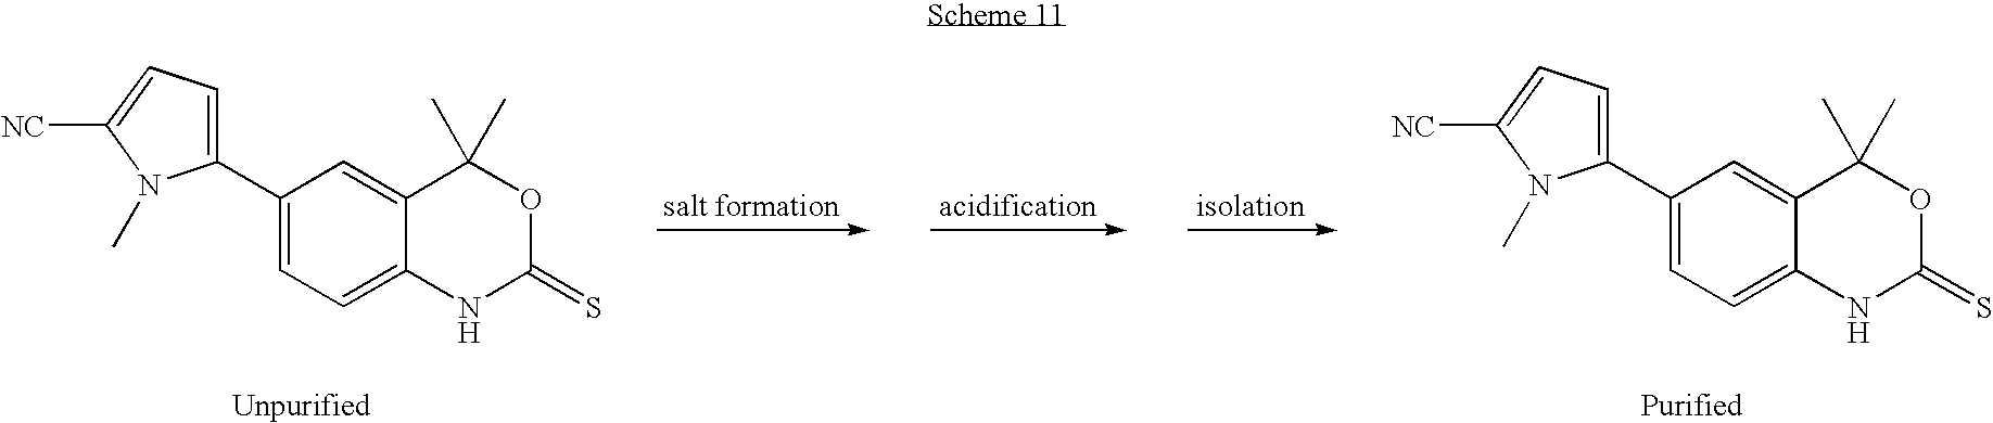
C1(C2=CC=C([NC])N2C)=CC=C2C(=C1)C(C)(C)OC(=S)N2.C1(C2=CC=C([NC])N2C)=CC=C2C(=C1)C(C)(C)OC(=S)N2
